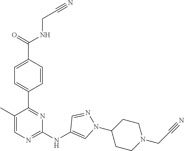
C(CNC(C1=CC=C(C2=NC(NC3=CN(C4CCN(CC#N)CC4)N=C3)=NC=C2C)C=C1)=O)#N
